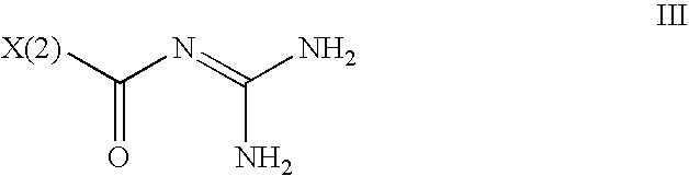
[X(2)]C(N=C(N)N)=O
